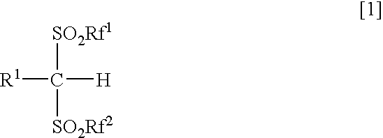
[R1]C([H])([SO2Rf1])[SO2Rf2]
